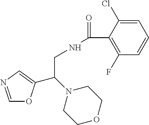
C1=NC=C(C(N2CCOCC2)CNC(=O)C2=C(F)C=CC=C2Cl)O1
